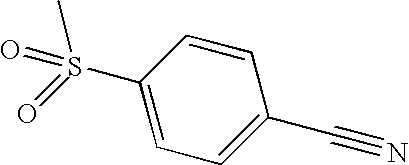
CS(=O)(C1=CC=C(C#N)C=C1)=O
